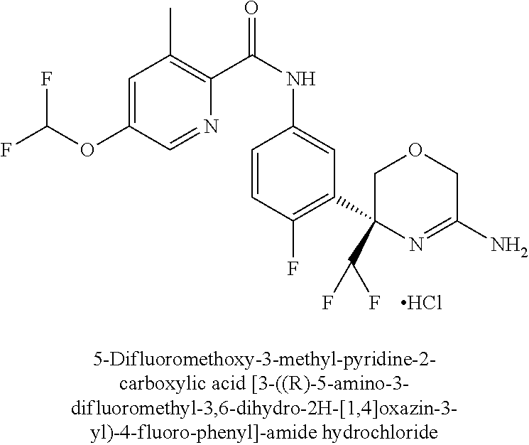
C1=C(OC(F)F)C=NC(C(NC2=CC(C3(C(F)F)N=C(N)COC3)=C(F)C=C2)=O)=C1C.Cl
